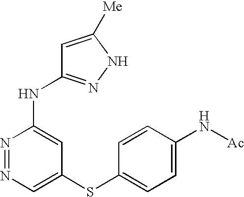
N1=NC(NC2=NNC([Me])=C2)=CC(SC2=CC=C(N[Ac])C=C2)=C1
